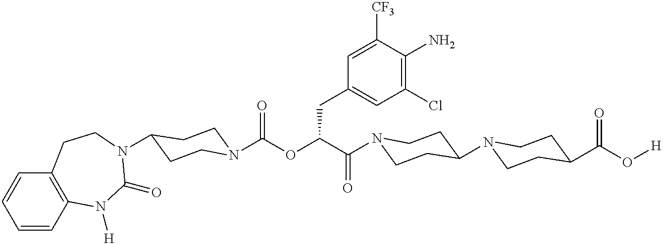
N1(C(C(OC(=O)N2CCC(N3C(=O)N([H])C4=C(C=CC=C4)CC3)CC2)CC2=CC(Cl)=C(N)C([CF3])=C2)=O)CCC(N2CCC(C(O[H])=O)CC2)CC1
